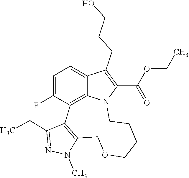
N1(C)C2=C(C(CC)=N1)C1=C3C(=CC=C1F)C(CCCO)=C(C(OCC)=O)N3CCCCOC2
